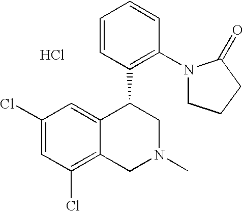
Cl.C1(Cl)=CC(Cl)=C2C(=C1)C(C1=C(N3CCCC3=O)C=CC=C1)CN(C)C2
